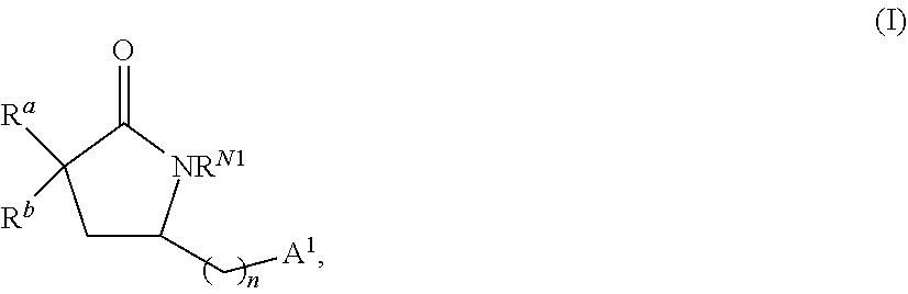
O=C1C([Ra])([Rb])CC(C[A1])[NRN1]1
